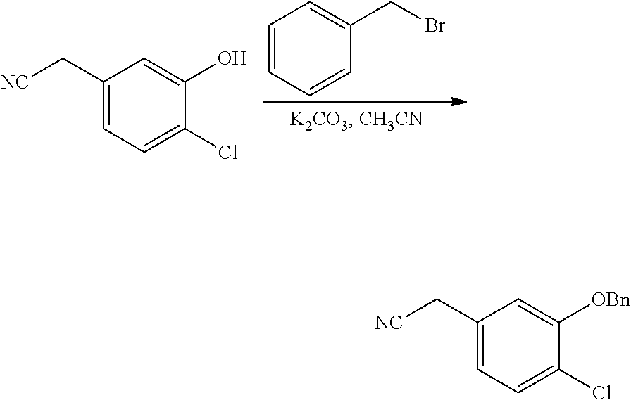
C1=CC=CC(CBr)=C1.C1(C[NC])=CC=C(Cl)C(O)=C1.C1(C[NC])=CC=C(Cl)C([OBn])=C1
